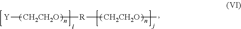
[Y][CH2CH2O][R][CH2CH2O]C
